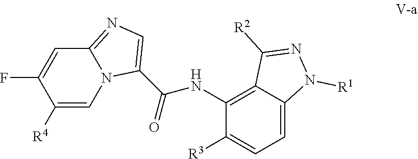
C12=NC=C(C(NC3=C4C(=CC=C3[R3])N([R1])N=C4[R2])=O)N1C=C([R4])C(F)=C2
